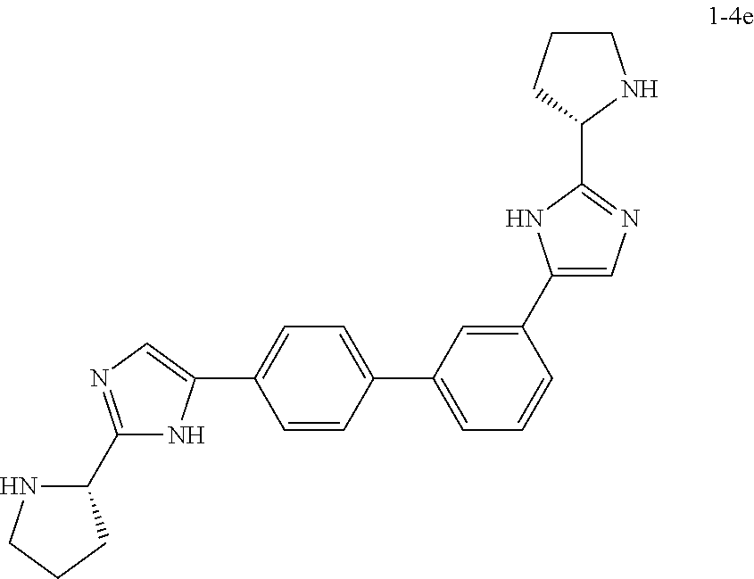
C1(C2=CN=C(C3NCCC3)N2)=CC(C2=CC=C(C3=CN=C(C4NCCC4)N3)C=C2)=CC=C1
